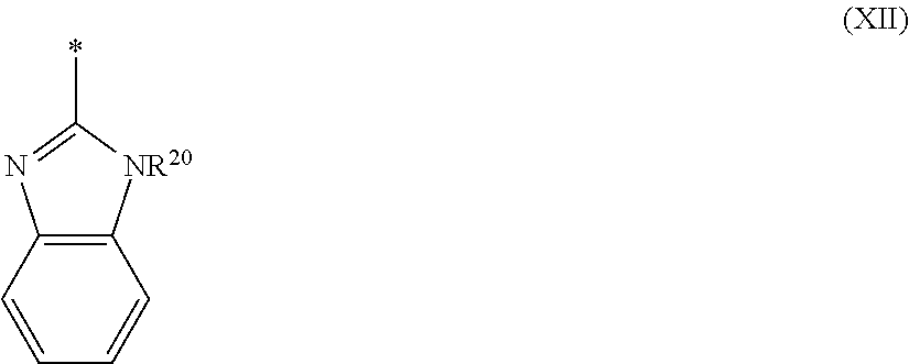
C12=C(C=CC=C1)N=C(*)[NR20]2
